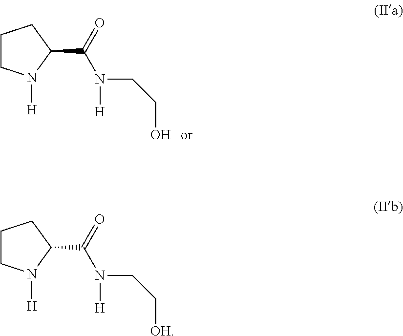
C1CN([H])C(C(N(CCO)[H])=O)C1.C1CN([H])C(C(N(CC[OH])[H])=O)C1
